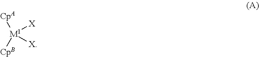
[M1]([X])([X])([CpA])[CpB]
